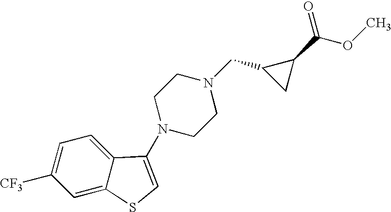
C1([CF3])=CC=C2C(=C1)SC=C2N1CCN(CC2CC2C(OC)=O)CC1
